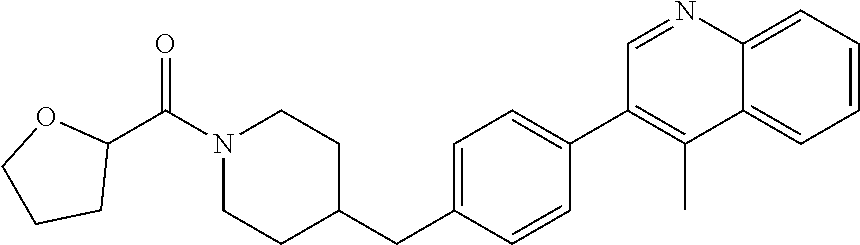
C1=NC2=CC=CC=C2C(C)=C1C1=CC=C(CC2CCN(C(C3OCCC3)=O)CC2)C=C1
